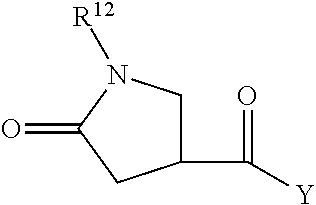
C1(C(=O)[Y])CN([R12])C(=O)C1
